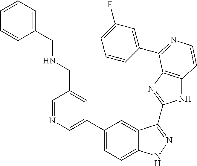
C1(C2=CN=CC(CNCC3=CC=CC=C3)=C2)=CC=C2C(=C1)C(C1=NC3=C(N1)C=CN=C3C1=CC(F)=CC=C1)=NN2
